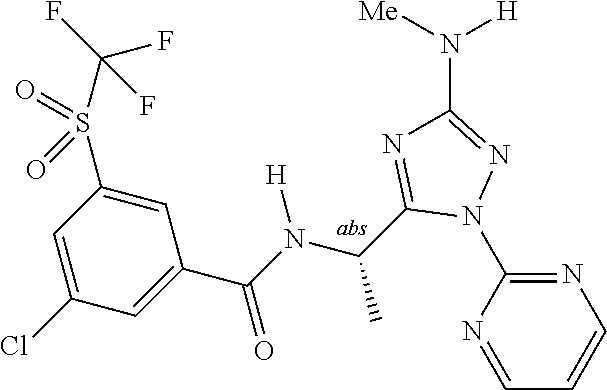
C1=NC(N2N=C(N([H])[Me])N=C2C(C)N([H])C(=O)C2=CC(Cl)=CC(S(C(F)(F)F)(=O)=O)=C2)=NC=C1
